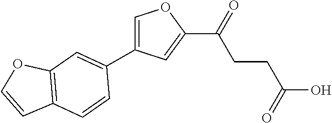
C12=C(C=CC(C3=COC(C(CCC(O)=O)=O)=C3)=C1)C=CO2
